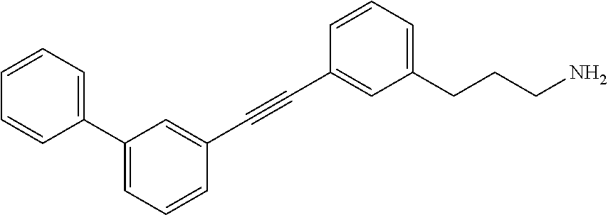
C1=CC(C#CC2=CC(C3=CC=CC=C3)=CC=C2)=CC(CCCN)=C1
